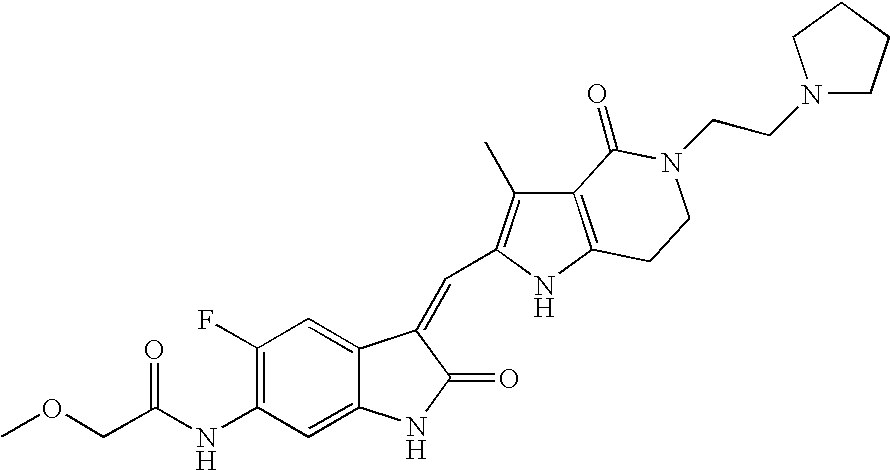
C1(F)=C(NC(COC)=O)C=C2C(=C1)C(=CC1=C(C)C3=C(N1)CCN(CCN1CCCC1)C3=O)C(=O)N2
